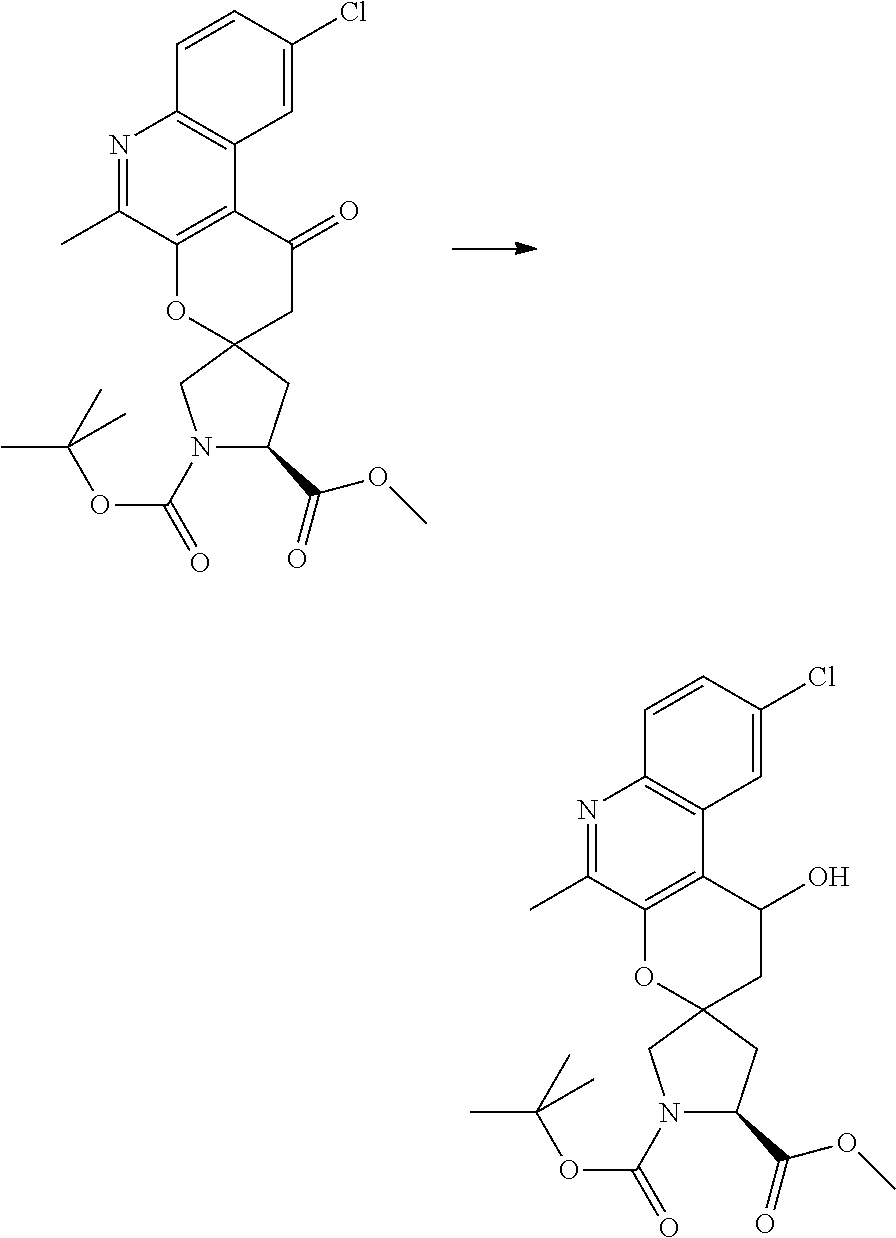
N1=C(C)C2=C(C3=C1C=CC(Cl)=C3)C(=O)CC1(O2)CN(C(OC(C)(C)C)=O)C(C(OC)=O)C1.N1=C(C)C2=C(C3=C1C=CC(Cl)=C3)C(O)CC1(O2)CN(C(OC(C)(C)C)=O)C(C(OC)=O)C1
